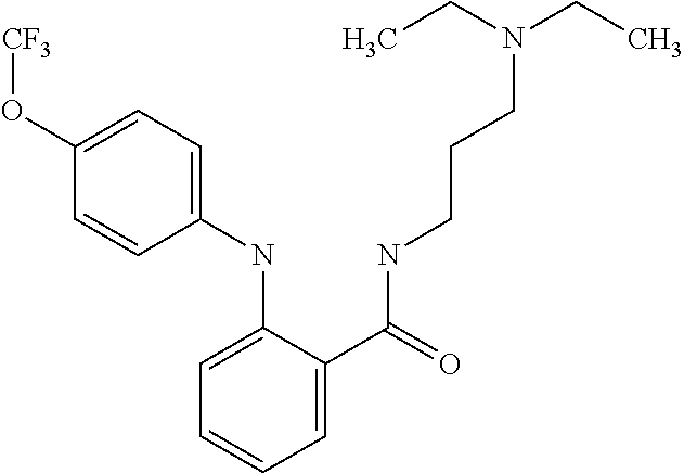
C1(O[CF3])=CC=C(NC2=CC=CC=C2C(NCCCN(CC)CC)=O)C=C1
